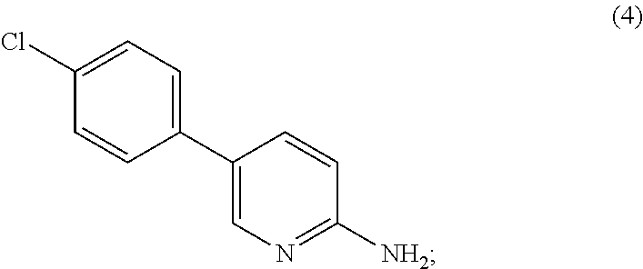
C1(C2=CN=C([NH2])C=C2)=CC=C(Cl)C=C1
